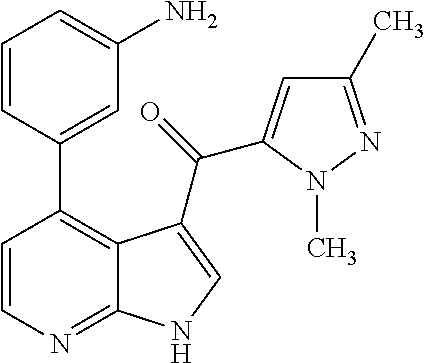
C1(C)=NN(C)C(C(=O)C2=CNC3=NC=CC(C4=CC(N)=CC=C4)=C32)=C1
